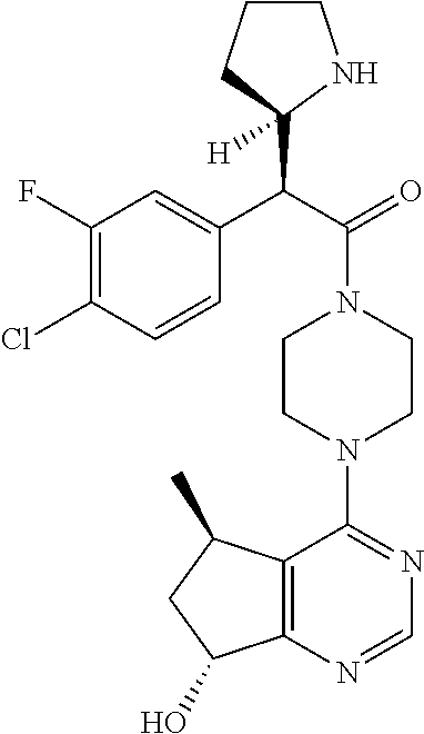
C(C(=O)N1CCN(C2=NC=NC3=C2C(C)CC3O)CC1)(C1([H])NCCC1)C1=CC(F)=C(Cl)C=C1
